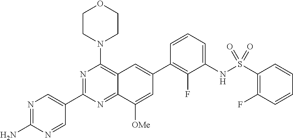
C12=NC(C3=CN=C(N)N=C3)=NC(N3CCOCC3)=C1C=C(C1=C(F)C(NS(C3=C(F)C=CC=C3)(=O)=O)=CC=C1)C=C2[OMe]
